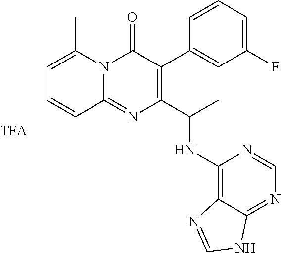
C1=C(C)N2C(=NC(C(C)NC3=C4C(=NC=N3)NC=N4)=C(C3=CC(F)=CC=C3)C2=O)C=C1
